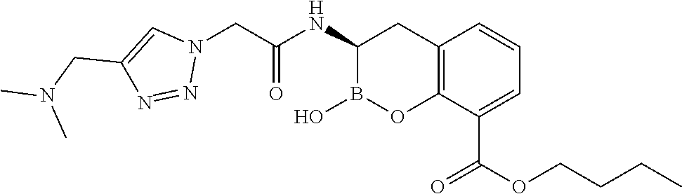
C12=C(C(C(OCCCC)=O)=CC=C1)OB(O)C(NC(CN1C=C(CN(C)C)N=N1)=O)C2
